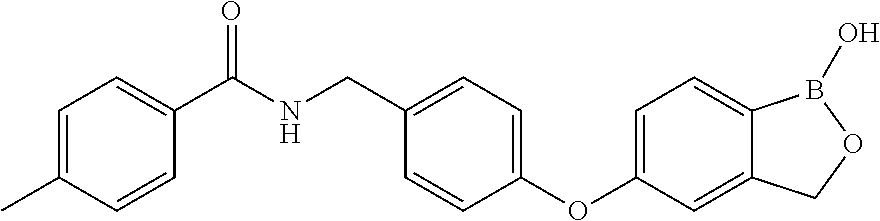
C1=C(C)C=CC(C(NCC2=CC=C(OC3=CC=C4C(=C3)COB4O)C=C2)=O)=C1
